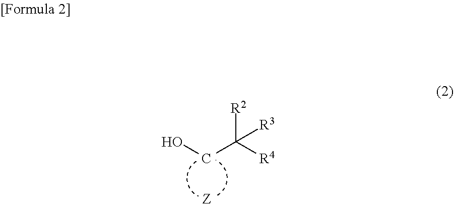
OCC([R4])([R2])[R3].[Z]
